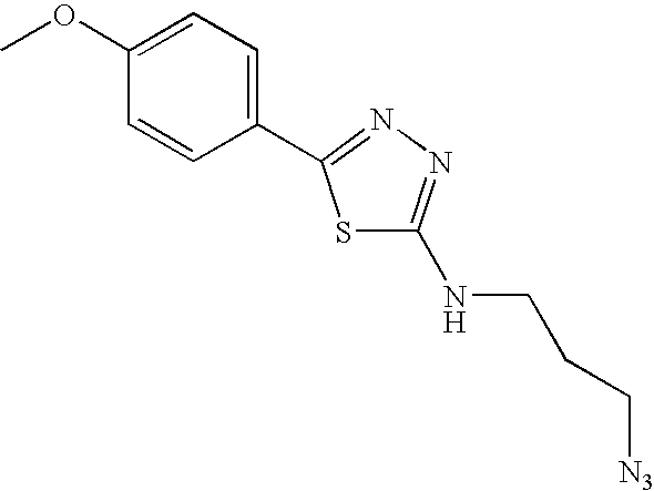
C1(C2=NN=C(NCCC[N3])S2)=CC=C(OC)C=C1
